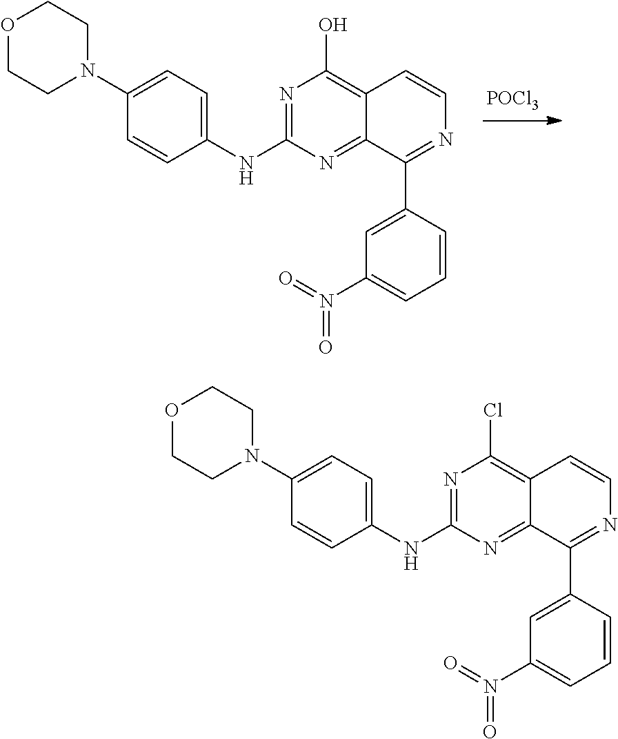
N1=C(NC2=CC=C(N3CCOCC3)C=C2)N=C2C(=C1O)C=CN=C2C1=CC(N(=O)=O)=CC=C1.[POCl3].N1=C(NC2=CC=C(N3CCOCC3)C=C2)N=C2C(=C1Cl)C=CN=C2C1=CC(N(=O)=O)=CC=C1
